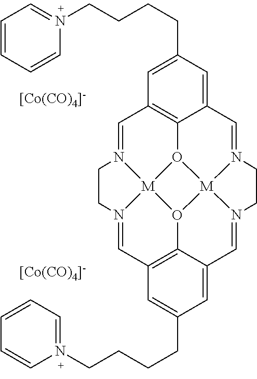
[[Co(CO)4]-].[[Co(CO)4]-].C1=N2[M]34O5C6=C1C=C(CCCCN1=CC=CC=C1)C=C6C=N1[M]56O3C3=C(C=N4CC2)C=C(CCCCN2=CC=CC=C2)C=C3C=N6CC1
